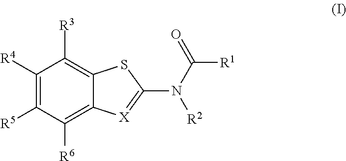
C1([R4])=C([R5])C([R6])=C2C(=C1[R3])SC(N([R2])C([R1])=O)=[X]2
